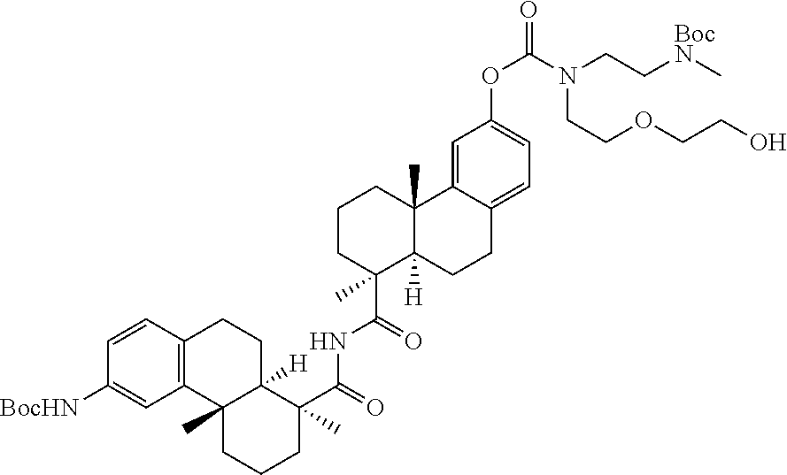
C1=CC2=C(C=C1[BocHN])C1(C)C([H])(CC2)C(C(=O)NC(C2(C)C3([H])C(C)(CCC2)C2=CC(OC(N(CC[BocN]C)CCOCCO)=O)=CC=C2CC3)=O)(C)CCC1
